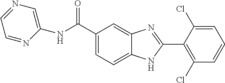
C1=C(C(NC2=CN=CC=N2)=O)C=C2C(=C1)NC(C1=C(Cl)C=CC=C1Cl)=N2
